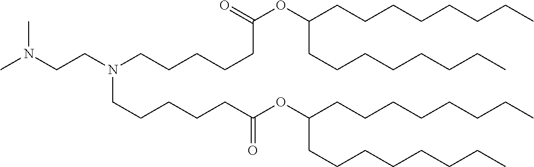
N(CCN(CCCCCC(OC(CCCCCCCC)CCCCCCCC)=O)CCCCCC(OC(CCCCCCCC)CCCCCCCC)=O)(C)C
